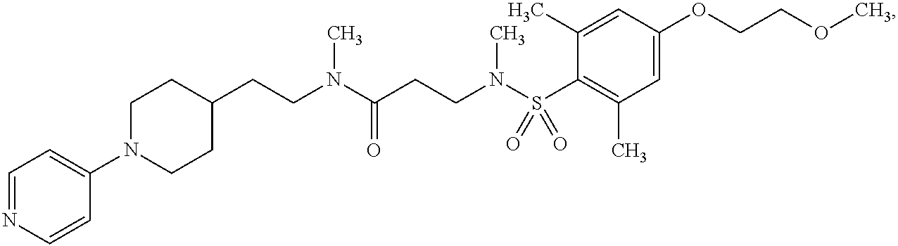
C1=NC=CC(N2CCC(CCN(C(CCN(S(C3=C(C)C=C(OCCOC)C=C3C)(=O)=O)C)=O)C)CC2)=C1
